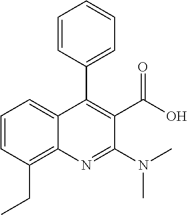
C1=CC(CC)=C2C(=C1)C(C1=CC=CC=C1)=C(C(=O)O)C(N(C)C)=N2
